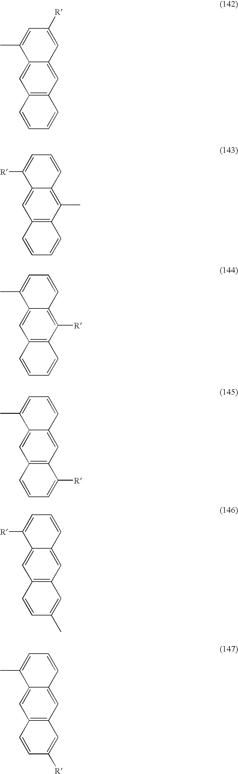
C12=CC3=C(C=C1C(C)=CC([R])=C2)C=CC=C3.C12=C(C)C3=C(C=C1C([R])=CC=C2)C=CC=C3.C12=C([R])C3=C(C=C1C(C)=CC=C2)C=CC=C3.C12=CC3=C(C=C1C(C)=CC=C2)C=CC=C3[R].C12=CC3=C(C=C1C([R])=CC=C2)C=CC(C)=C3.C12=CC3=C(C=C1C(C)=CC=C2)C=CC([R])=C3
